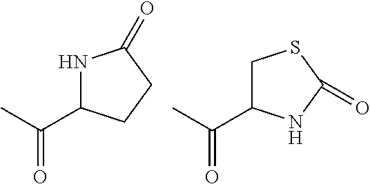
C(C)(=O)C1NC(=O)CC1.C(C)(=O)C1CSC(=O)N1
